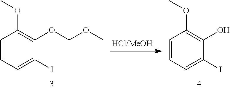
C1=CC=C(I)C(OCOC)=C1OC.C1=CC=C(I)C(O)=C1OC
